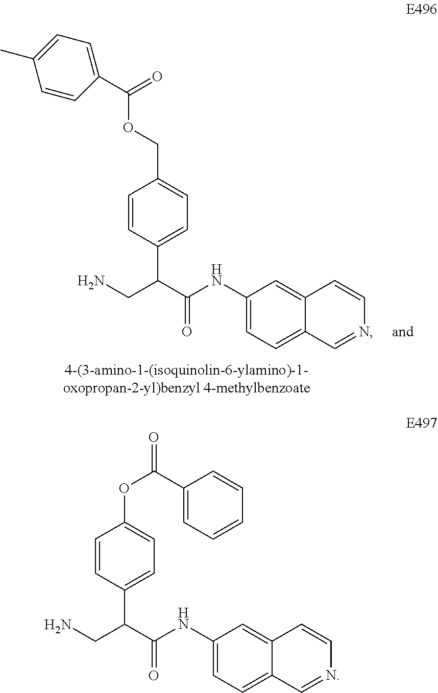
C1(NC(C(CN)C2=CC=C(COC(C3=CC=C(C)C=C3)=O)C=C2)=O)=CC=C2C(=C1)C=CN=C2.C1(NC(C(CN)C2=CC=C(OC(=O)C3=CC=CC=C3)C=C2)=O)=CC=C2C(=C1)C=CN=C2
